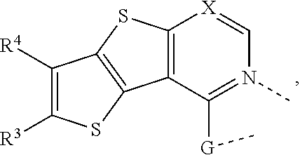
C12=C(C3=C(S1)[X]=CN(C)=C3[G]C)SC([R3])=C2[R4]
